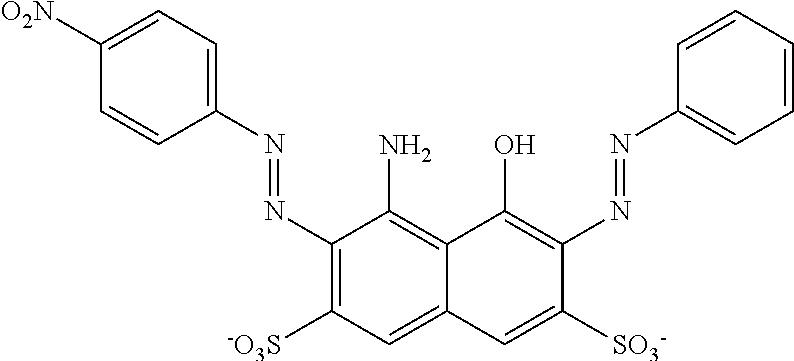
C1([O2N])=CC=C(N=NC2=C([-O3S])C=C3C(=C2N)C(O)=C(N=NC2=CC=CC=C2)C([SO3-])=C3)C=C1
